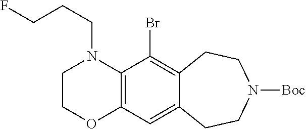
C12=C(C(Br)=C3C(=C1)CCN([Boc])CC3)N(CCCF)CCO2
